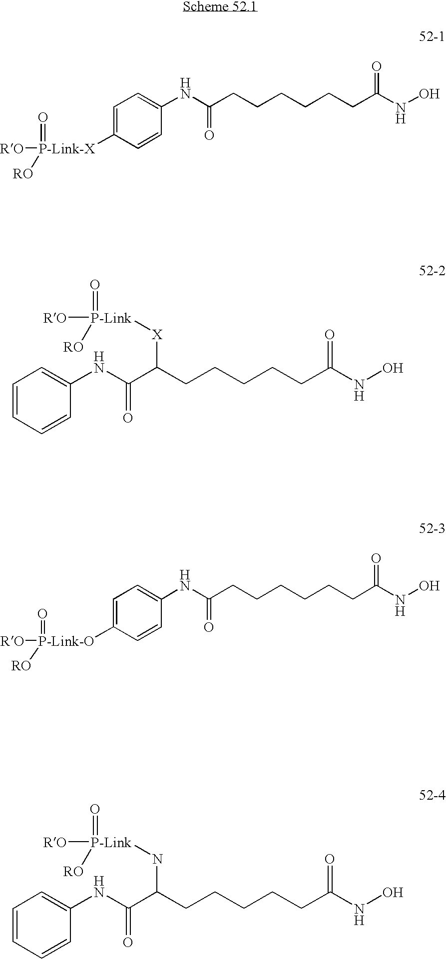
C1=C([P-Link-X]([RO])(=O)[RO])C=CC(NC(CCCCCCC(NO)=O)=O)=C1.C1=CC=CC(NC(C(CCCCCC(NO)=O)[X][P-Link]([RO])(=O)[RO])=O)=C1.C1=C([P-Link-O]([RO])(=O)[RO])C=CC(NC(CCCCCCC(NO)=O)=O)=C1.C1=CC=CC(NC(C(CCCCCC(NO)=O)N[P-Link]([RO])(=O)[RO])=O)=C1
